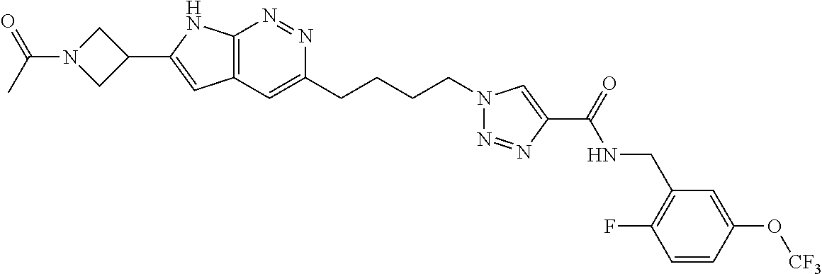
N1=NC2=C(C=C1CCCCN1N=NC(C(NCC3=C(F)C=CC(O[CF3])=C3)=O)=C1)C=C(C1CN(C(C)=O)C1)N2
